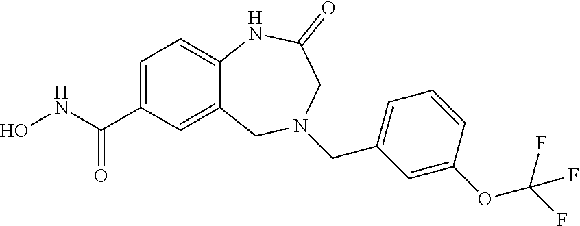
C1=C(C(NO)=O)C=C2C(=C1)NC(=O)CN(CC1=CC=CC(OC(F)(F)F)=C1)C2
